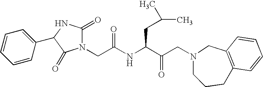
C(C(NC(C(CN1CCCC2=C(C1)C=CC=C2)=O)CC(C)C)=O)N1C(=O)NC(C2=CC=CC=C2)C1=O
